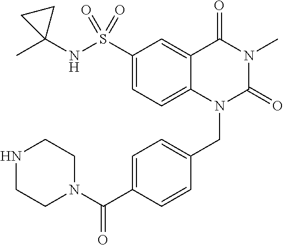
C1(S(NC2(C)CC2)(=O)=O)=CC=C2C(=C1)C(=O)N(C)C(=O)N2CC1=CC=C(C(N2CCNCC2)=O)C=C1
